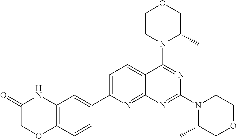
C1=C(C2=CC3=C(C=C2)OCC(=O)N3)N=C2C(=C1)C(N1C(C)COCC1)=NC(N1C(C)COCC1)=N2
